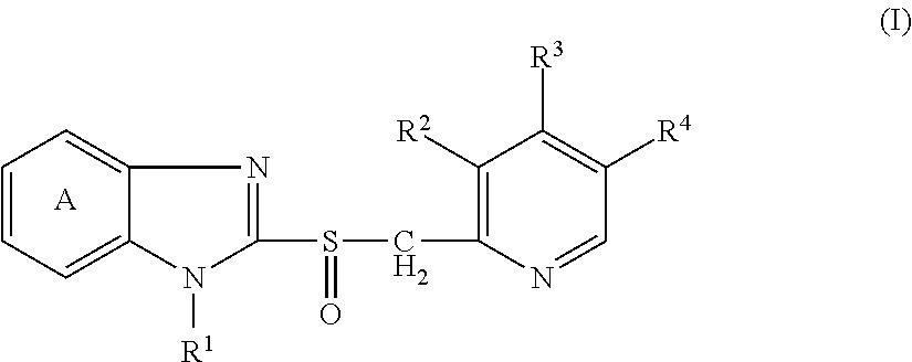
C1=CC=C2C(=C1)N=C(S(CC1=C([R2])C([R3])=C([R4])C=N1)=O)N2[R1].[A]
